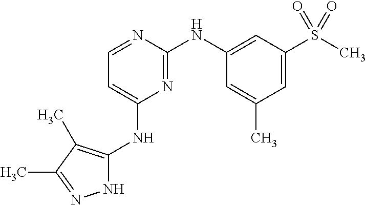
N1C(NC2=CC=NC(NC3=CC(S(C)(=O)=O)=CC(C)=C3)=N2)=C(C)C(C)=N1
